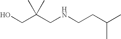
OCC(CNCCC(C)C)(C)C
